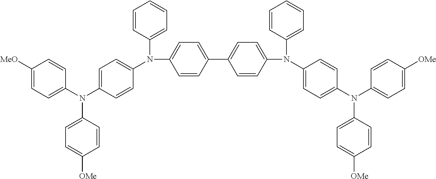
N(C1=CC=C(C2=CC=C(N(C3=CC=C(N(C4=CC=C([OMe])C=C4)C4=CC=C([OMe])C=C4)C=C3)C3=CC=CC=C3)C=C2)C=C1)(C1=CC=C(N(C2=CC=C([MeO])C=C2)C2=CC=C([OMe])C=C2)C=C1)C1=CC=CC=C1
